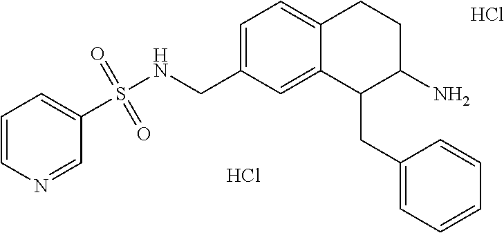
C1=C(CNS(=O)(=O)C2=CC=CN=C2)C=C2C(=C1)CCC(N)C2CC1=CC=CC=C1.Cl.Cl
